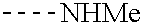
C[NHMe]
